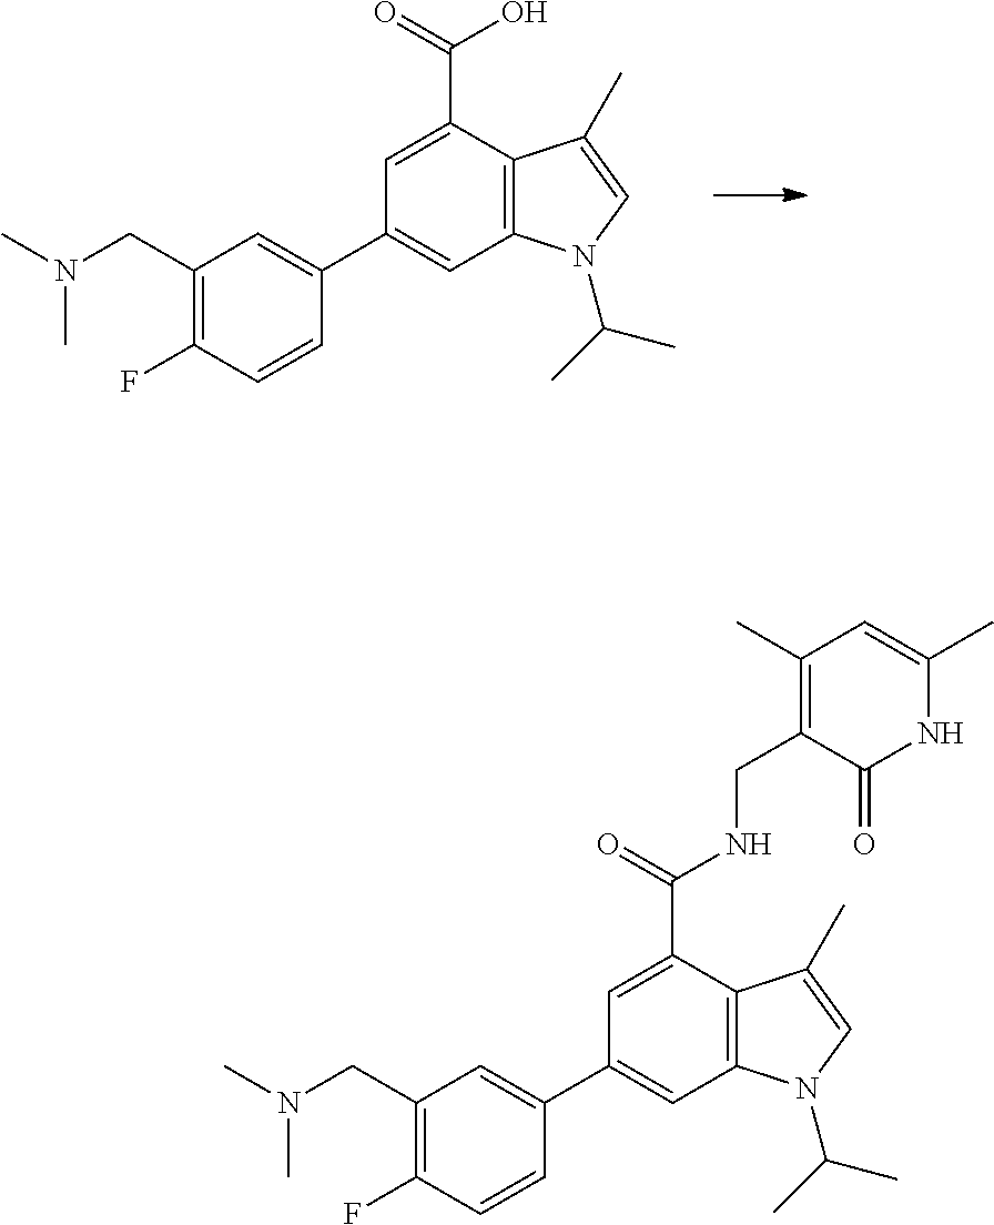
C1=C(C(=O)O)C2=C(C=C1C1=CC(CN(C)C)=C(F)C=C1)N(C(C)C)C=C2C.C1=C(C(=O)NCC2=C(C)C=C(C)NC2=O)C2=C(C=C1C1=CC(CN(C)C)=C(F)C=C1)N(C(C)C)C=C2C
